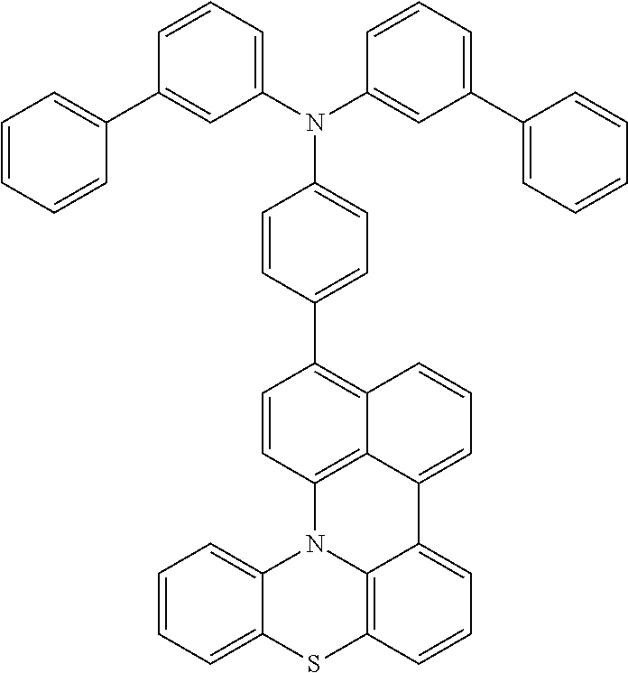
C1(C2=CC=C(N(C3=CC=CC(C4=CC=CC=C4)=C3)C3=CC(C4=CC=CC=C4)=CC=C3)C=C2)=C2C3=C(C=C1)N1C4=CC=CC=C4SC4=C1C(=CC=C4)C3=CC=C2
